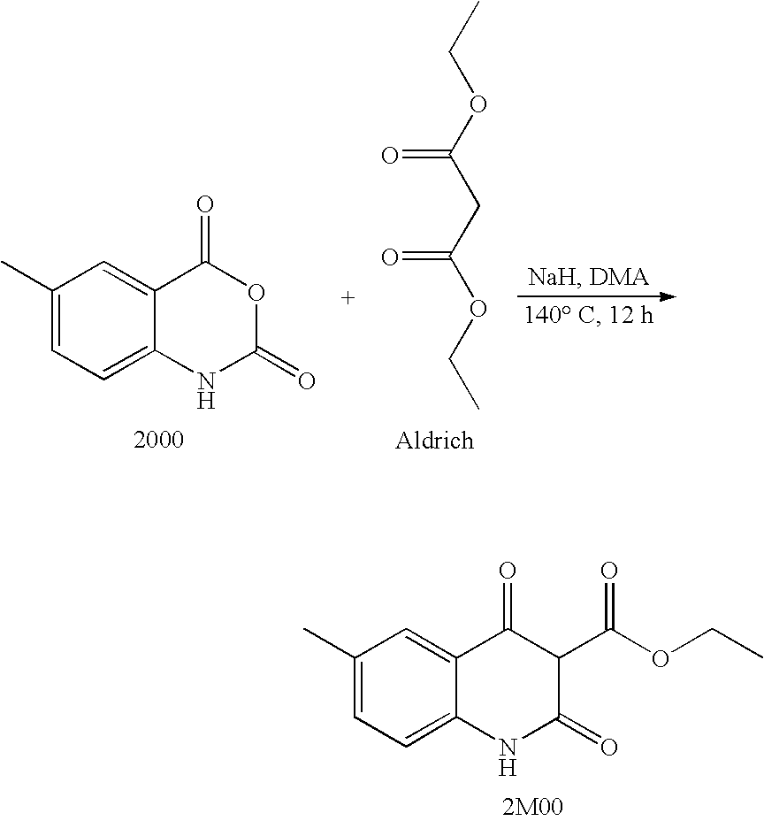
C1(C)=CC=C2C(=C1)C(=O)C(C(OCC)=O)C(=O)N2.CCOC(CC(OCC)=O)=O.C1(C)=CC=C2C(=C1)C(=O)OC(=O)N2
